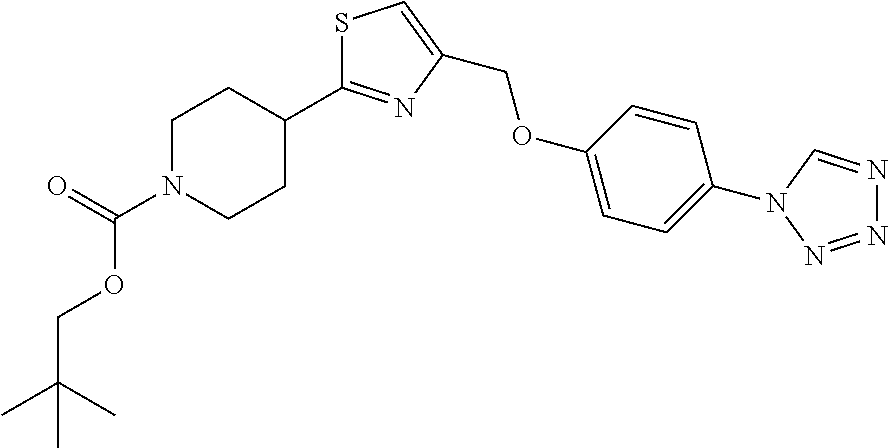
C1(C2=NC(COC3=CC=C(N4C=NN=N4)C=C3)=CS2)CCN(C(=O)OCC(C)(C)C)CC1
